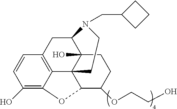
OC1=C2C3=C(C=C1)CC1C4(O)C3(C(C(OCCO)CC4)O2)CCN1CC1CCC1
